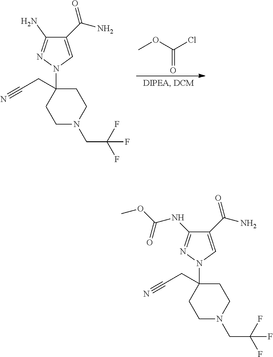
C1(N)=NN(C2(CC#N)CCN(CC(F)(F)F)CC2)C=C1C(N)=O.COC(Cl)=O.C1(NC(OC)=O)=NN(C2(CC#N)CCN(CC(F)(F)F)CC2)C=C1C(N)=O
